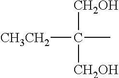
[CH3CH2]C(C)([CH2OH])[CH2OH]
